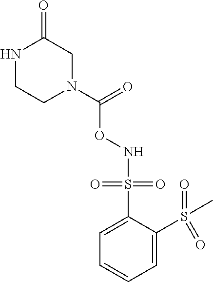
N(OC(=O)N1CC(=O)NCC1)S(C1=CC=CC=C1S(C)(=O)=O)(=O)=O
